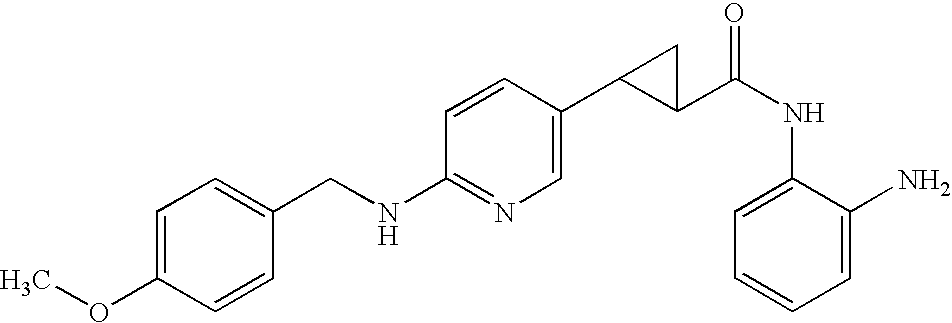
C1(OC)=CC=C(CNC2=NC=C(C3C(C(NC4=CC=CC=C4N)=O)C3)C=C2)C=C1
